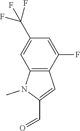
C12=C(C=C(C=O)N1C)C(F)=CC(C(F)(F)F)=C2
